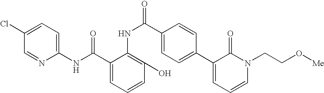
C1(NC(C2=CC=CC(O)=C2NC(C2=CC=C(C3=CC=CN(CCO[Me])C3=O)C=C2)=O)=O)=CC=C(Cl)C=N1
